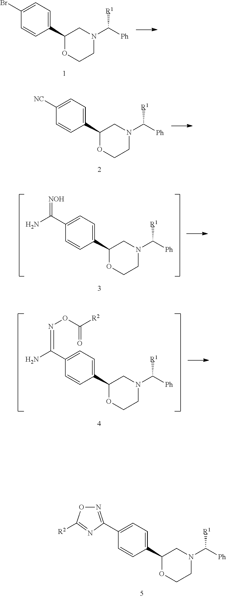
C1(C2OCCN(C([Ph])[R1])C2)=CC=C(Br)C=C1.C1(C2OCCN(C([Ph])[R1])C2)=CC=C([NC])C=C1.C1(C2OCCN(C([Ph])[R1])C2)=CC=C(C(N)=[NOH])C=C1.C1(C2OCCN(C([Ph])[R1])C2)=CC=C(C(N)=NOC([R2])=O)C=C1.C1(C2OCCN(C([Ph])[R1])C2)=CC=C(C2=NOC([R2])=N2)C=C1
